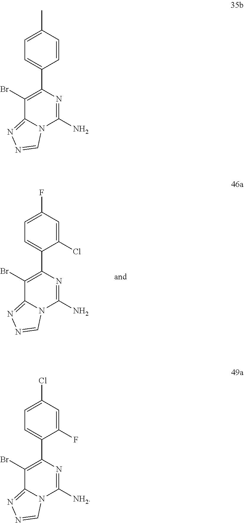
C1=C(C2=C(Br)C3=NN=CN3C(N)=N2)C(Cl)=CC(F)=C1.C1=C(C2=C(Br)C3=NN=CN3C(N)=N2)C=CC(C)=C1.C1=C(C2=C(Br)C3=NN=CN3C([NH2])=N2)C(F)=CC(Cl)=C1
